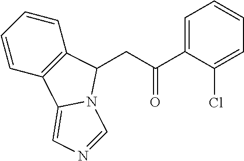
C1=CC2=C(C=C1)C(CC(C1=CC=CC=C1Cl)=O)N1C2=CN=C1
